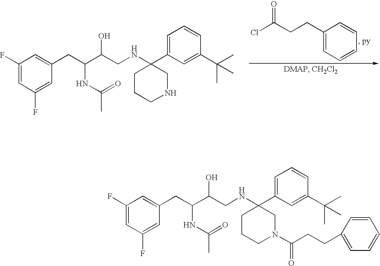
C1CC(NCC(C(CC2=CC(F)=CC(F)=C2)NC(C)=O)O)(C2=CC=CC(C(C)(C)C)=C2)CNC1.C1(CCC(Cl)=O)=CC=CC=C1.C1CC(NCC(C(CC2=CC(F)=CC(F)=C2)NC(C)=O)O)(C2=CC=CC(C(C)(C)C)=C2)CN(C(CCC2=CC=CC=C2)=O)C1
